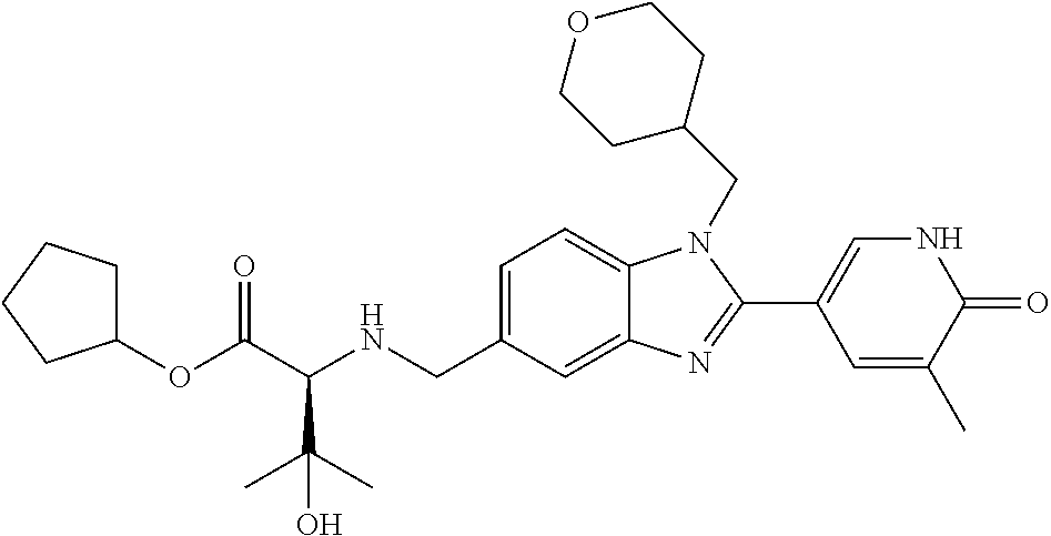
C1=C(CNC(C(OC2CCCC2)=O)C(C)(C)O)C=C2C(=C1)N(CC1CCOCC1)C(C1=CNC(=O)C(C)=C1)=N2
